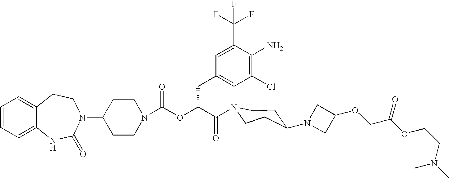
C12=CC=CC=C1NC(=O)N(C1CCN(C(OC(C(=O)N3CCC(N4CC(OCC(OCCN(C)C)=O)C4)CC3)CC3=CC(Cl)=C(N)C(C(F)(F)F)=C3)=O)CC1)CC2
